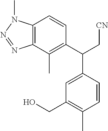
C12=C(C(C)=C(C(C[CN])C3=CC(CO)=C(C)C=C3)C=C1)N=NN2C
